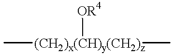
C[(CH2)x(CH)y(CH2)z](C)[OR4]
